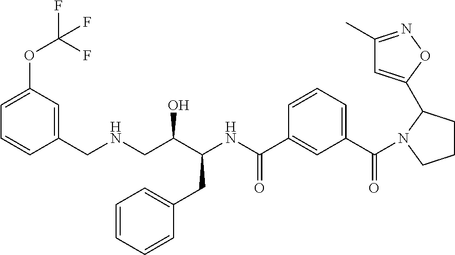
C1=C(OC(F)(F)F)C=C(CNCC(C(NC(C2=CC(C(=O)N3CCCC3C3=CC(C)=NO3)=CC=C2)=O)CC2=CC=CC=C2)O)C=C1
